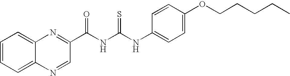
C(NC(NC1=CC=C(OCCCCC)C=C1)=S)(=O)C1=NC2=CC=CC=C2N=C1
